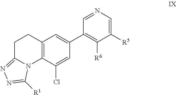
C12=C(C=C(C3=C([R6])C([R5])=CN=C3)C=C1Cl)CCC1=NN=C([R1])N21
